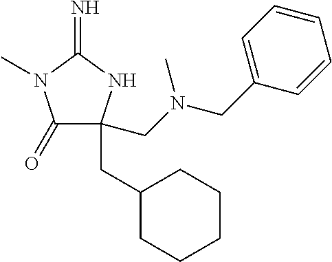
C1(=O)C(CC2CCCCC2)(CN(CC2=CC=CC=C2)C)NC(=N)N1C
